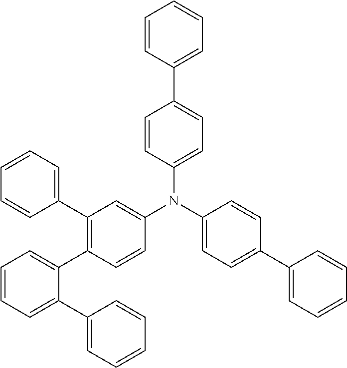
C1=CC(C2=CC=C(N(C3=CC=C(C4=CC=CC=C4)C=C3)C3=CC(C4=CC=CC=C4)=C(C4=CC=CC=C4C4=CC=CC=C4)C=C3)C=C2)=CC=C1
